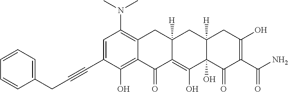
C1=C(C#CCC2=CC=CC=C2)C(O)=C2C(=C1N(C)C)CC1([H])C(=C(O)C3(O)C([H])(C1)CC(O)=C(C(N)=O)C3=O)C2=O
